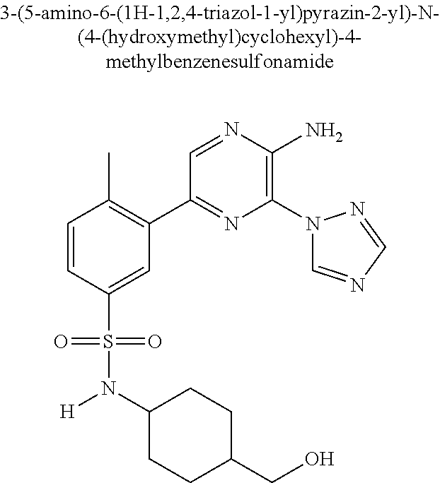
C1=CC(S(=O)(=O)N(C2CCC(CO)CC2)[H])=CC(C2=NC(N3C=NC=N3)=C(N)N=C2)=C1C
